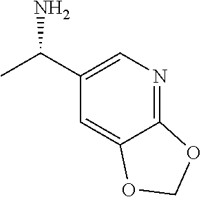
C1(C(C)N)=CN=C2C(=C1)OCO2
